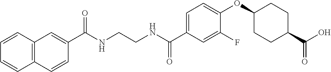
C12=C(C=C(C(NCCNC(C3=CC=C(OC4CCC(C(O)=O)CC4)C(F)=C3)=O)=O)C=C1)C=CC=C2
